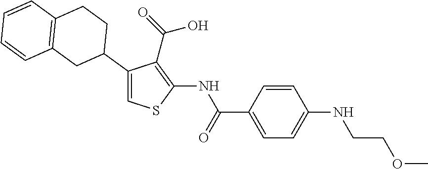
C1(C2CC3=C(CC2)C=CC=C3)=CSC(NC(C2=CC=C(NCCOC)C=C2)=O)=C1C(=O)O
